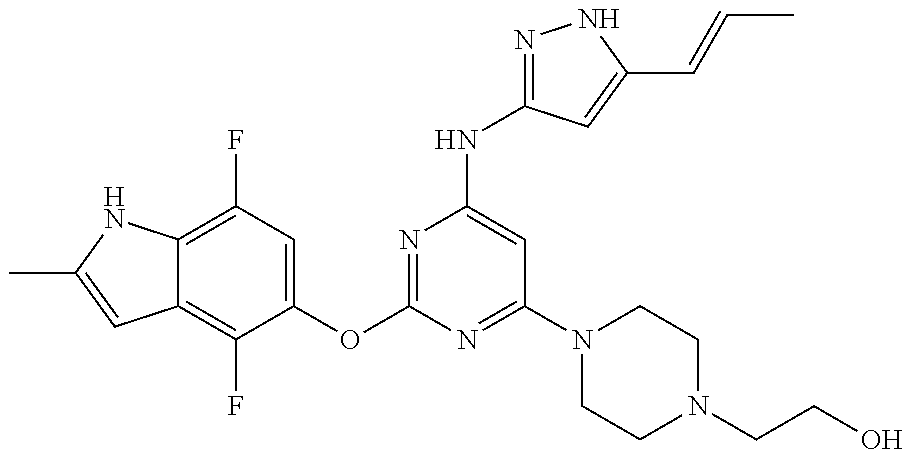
C12=C(F)C(OC3=NC(NC4=NNC(C=CC)=C4)=CC(N4CCN(CCO)CC4)=N3)=CC(F)=C1NC(C)=C2
